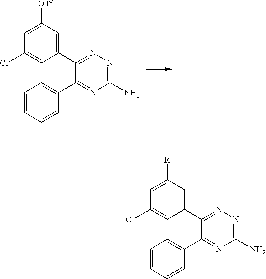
C1=CC=CC(C2=NC(N)=NN=C2C2=CC([R])=CC(Cl)=C2)=C1.C1=CC=CC(C2=NC(N)=NN=C2C2=CC([OTf])=CC(Cl)=C2)=C1
